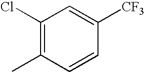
C1(Cl)=C(C)C=CC([CF3])=C1
